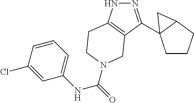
C1CCC2C1(C1=NNC3=C1CN(C(NC1=CC=CC(Cl)=C1)=O)CC3)C2
